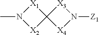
CN1[X2]C2([X1]1)[X4]N([Z1])[X3]2
